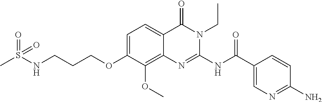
C1=C(OCCCNS(C)(=O)=O)C(OC)=C2C(=C1)C(=O)N(CC)C(NC(C1=CN=C(N)C=C1)=O)=N2
